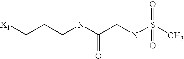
[X1]CCCNC(CNS(C)(=O)=O)=O
